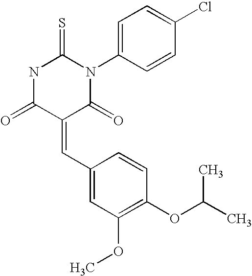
N1C(=O)C(=CC2=CC(OC)=C(OC(C)C)C=C2)C(=O)N(C2=CC=C(Cl)C=C2)C1=S
